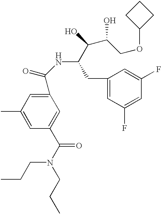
C1(C(NC(C(O)C(COC2CCC2)O)CC2=CC(F)=CC(F)=C2)=O)=CC(C)=CC(C(N(CCC)CCC)=O)=C1
